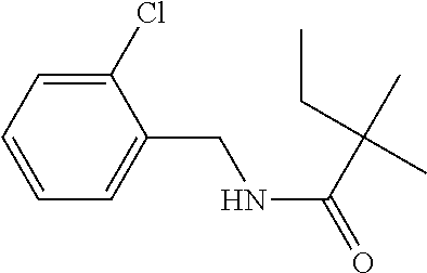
C1(Cl)=CC=CC=C1CNC(=O)C(C)(CC)C
